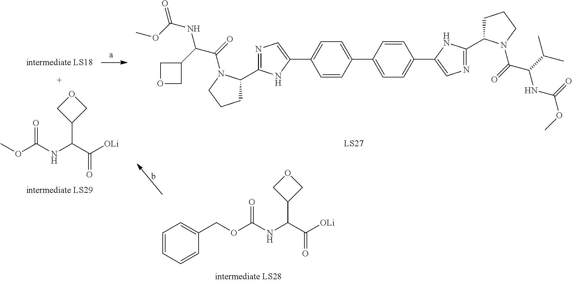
C1(C2=CC=C(C3=CN=C(C4CCCN4C(=O)C(C(C)C)NC(OC)=O)N3)C=C2)=CC=C(C2=CN=C(C3CCCN3C(=O)C(NC(OC)=O)C3COC3)N2)C=C1.O(C(NC(C([OLi])=O)C1COC1)=O)C.O(C(NC(C([OLi])=O)C1COC1)=O)CC1=CC=CC=C1
